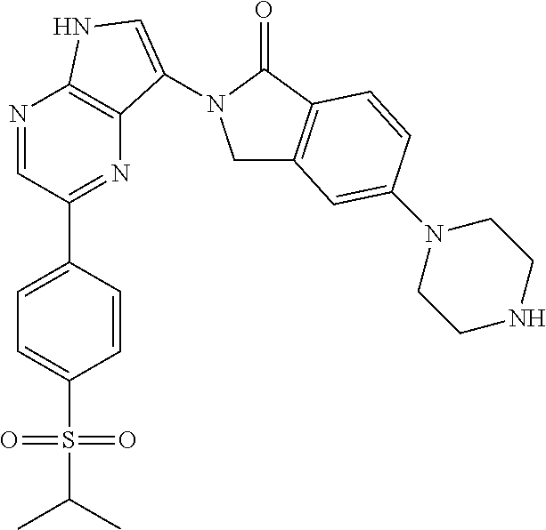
N1=CC(C2=CC=C(S(=O)(=O)C(C)C)C=C2)=NC2=C1NC=C2N1CC2=C(C1=O)C=CC(N1CCNCC1)=C2
